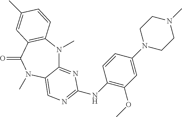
C12=NC(NC3=C(OC)C=C(N4CCN(C)CC4)C=C3)=NC=C1N(C)C(=O)C1=C(N2C)C=CC(C)=C1
